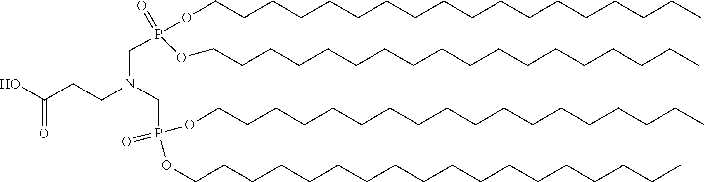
OC(CCN(CP(OCCCCCCCCCCCCCCCCCC)(=O)OCCCCCCCCCCCCCCCCCC)CP(=O)(OCCCCCCCCCCCCCCCCCC)OCCCCCCCCCCCCCCCCCC)=O
